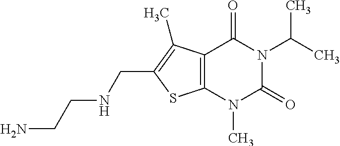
C12=C(N(C)C(=O)N(C(C)C)C1=O)SC(CNCCN)=C2C
